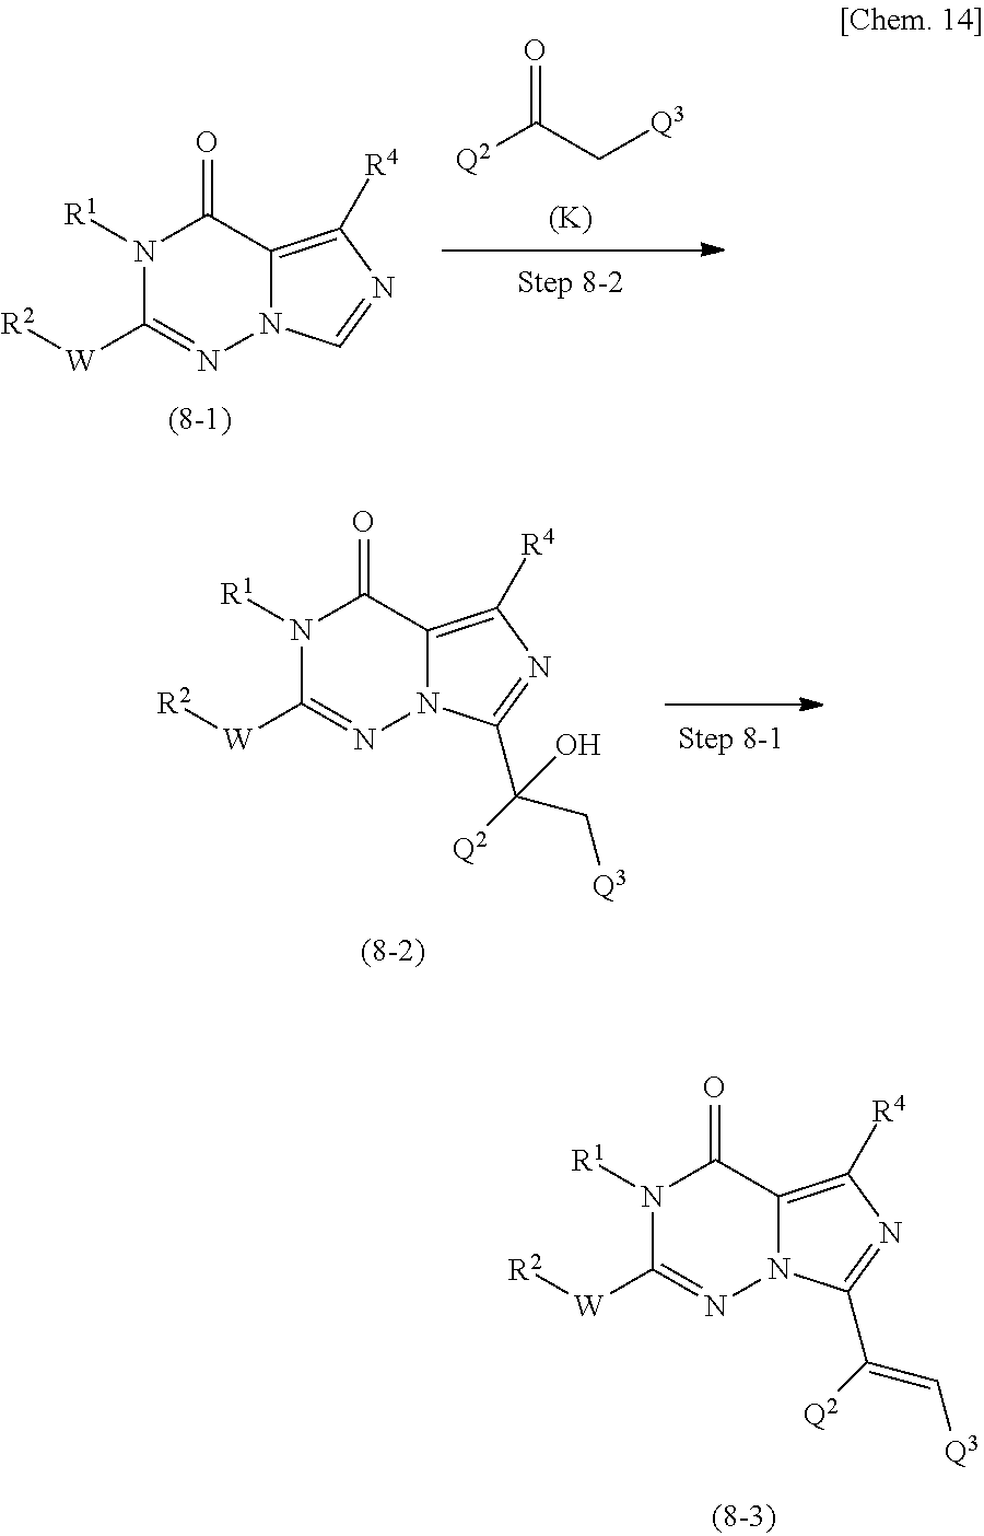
[Q2]C(C[Q3])=O.[(K)].N1([R1])C([W][R2])=NN2C(=C([R4])N=C2)C1=O.N1([R1])C([W][R2])=NN2C(=C([R4])N=C2C([Q2])(C[Q3])O)C1=O.N1([R1])C([W][R2])=NN2C(=C([R4])N=C2C([Q2])=C[Q3])C1=O
